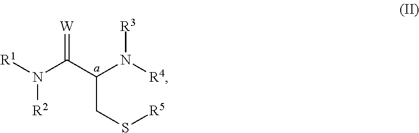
C(CS[R5])(N([R4])[R3])C(N([R2])[R1])=[W]
